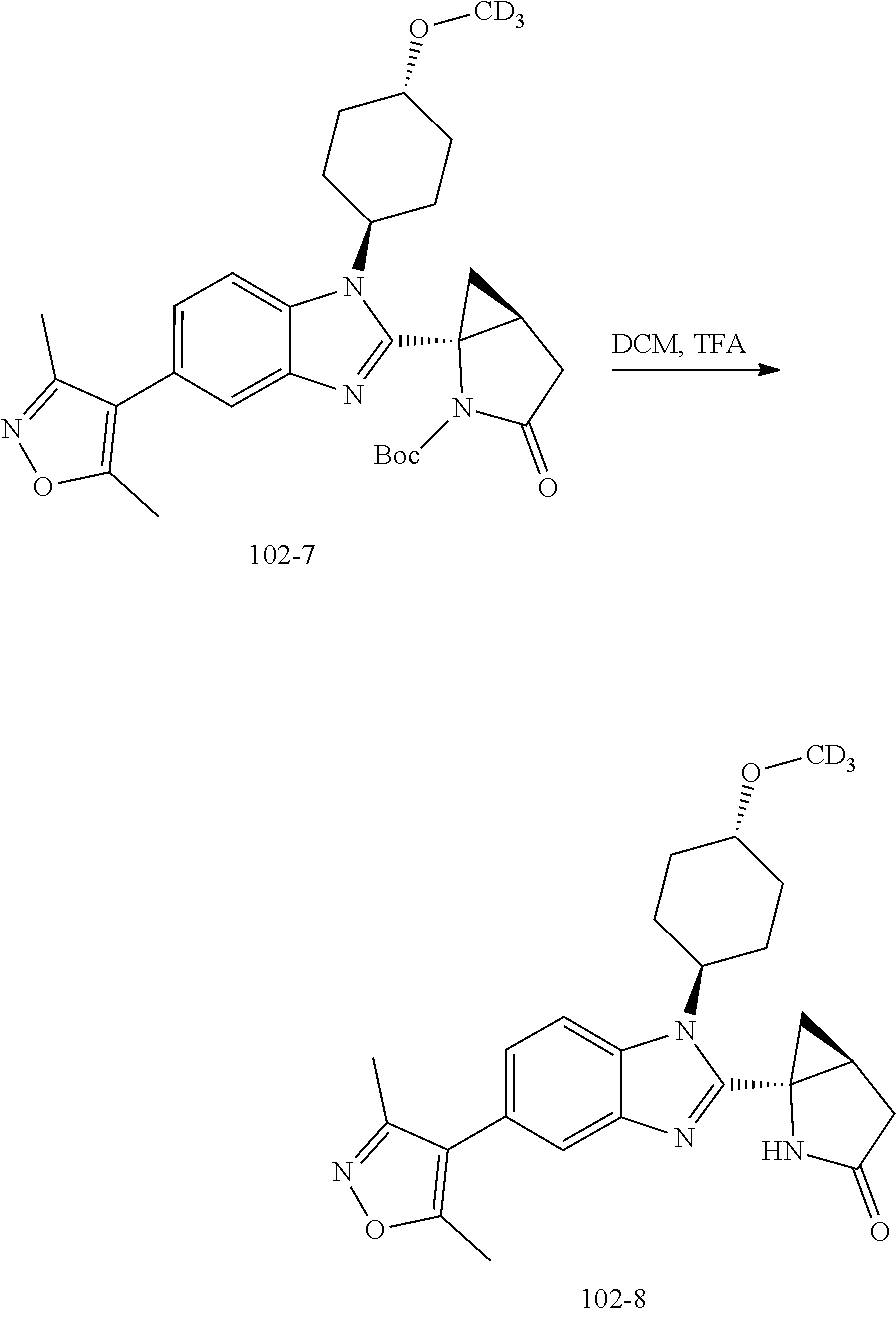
C1CC(N2C3=CC=C(C4=C(C)ON=C4C)C=C3N=C2C23NC(=O)CC2C3)CCC1O[CD3].C1CC(N2C3=CC=C(C4=C(C)ON=C4C)C=C3N=C2C23N([Boc])C(=O)CC2C3)CCC1O[CD3]
